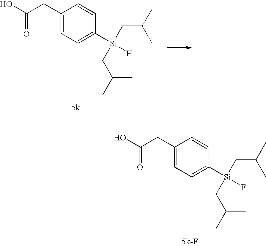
C1(CC(O)=O)=CC=C([Si]([H])(CC(C)C)CC(C)C)C=C1.C1(CC(O)=O)=CC=C([Si](F)(CC(C)C)CC(C)C)C=C1
